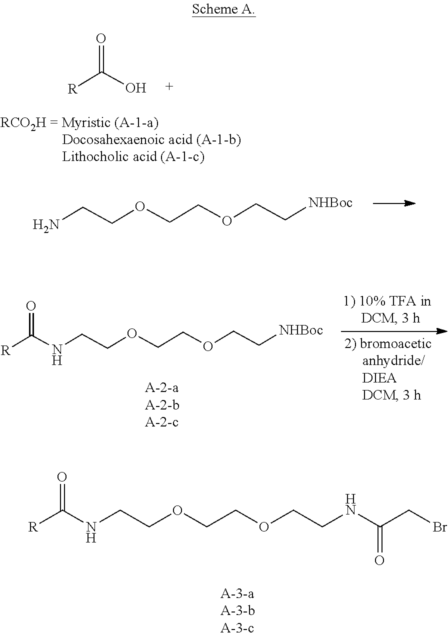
O=C([R])O.C(COCCOCCN)[NHBoc].O=C([R])NCCOCCOCC[NHBoc].C(CNC(=O)[R])OCCOCCNC(=O)CBr
